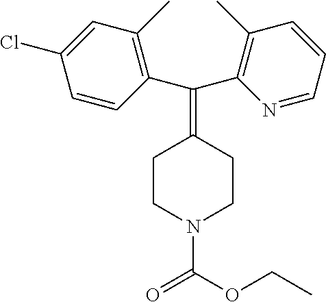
C(=C1CCN(C(OCC)=O)CC1)(C1=C(C)C=CC=N1)C1=C(C)C=C(Cl)C=C1
